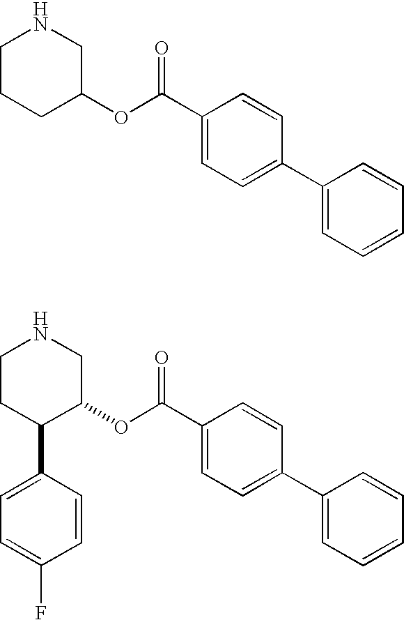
C1CCC(OC(C2=CC=C(C3=CC=CC=C3)C=C2)=O)CN1.C1CC(C2=CC=C(F)C=C2)C(OC(C2=CC=C(C3=CC=CC=C3)C=C2)=O)CN1
